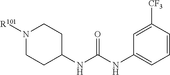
N1([R101])CCC(NC(=O)NC2=CC=CC([CF3])=C2)CC1
